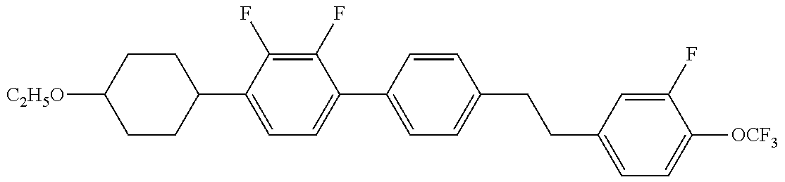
C1CC(C2=CC=C(C3=CC=C(CCC4=CC=C([OCF3])C(F)=C4)C=C3)C(F)=C2F)CCC1[C2H5O]
